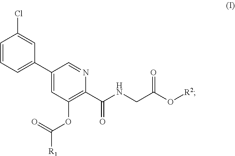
C1=CC=C(C2=CC(OC([R1])=O)=C(C(NCC(O[R2])=O)=O)N=C2)C=C1Cl
